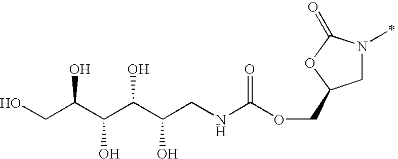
C1N(C)C(=O)OC1COC(NCC(C(C(C(CO)O)O)O)O)=O
